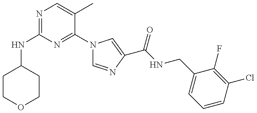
N(C1=NC=C(C)C(N2C=NC(C(NCC3=CC=CC(Cl)=C3F)=O)=C2)=N1)C1CCOCC1
